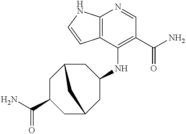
C12=C(C(NC3CC4CC(C(N)=O)CC(C3)C4)=C(C(N)=O)C=N1)C=CN2
